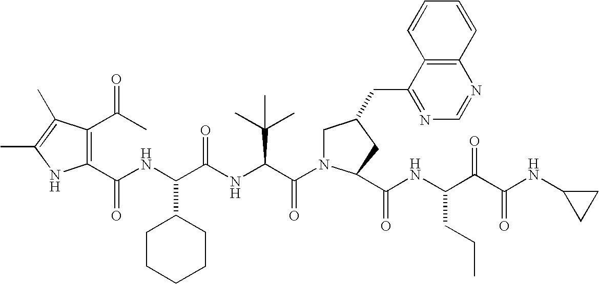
C1(C(=O)NC(C(NC(C(=O)N2CC(CC3=NC=NC4=C3C=CC=C4)CC2C(NC(C(C(NC2CC2)=O)=O)CCC)=O)C(C)(C)C)=O)C2CCCCC2)=C(C(=O)C)C(C)=C(C)N1
